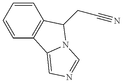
C1=CC=CC2=C1C1=CN=CN1C2CC#N
